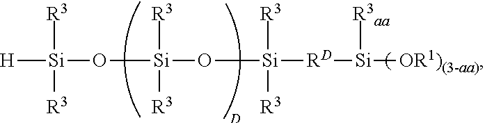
[R3][Si]([R3])(O[Si](O[Si]([R3])([R3])[RD][Si]([OR1)(3-aa)])[R3aa])([R3])[R3])[H]
